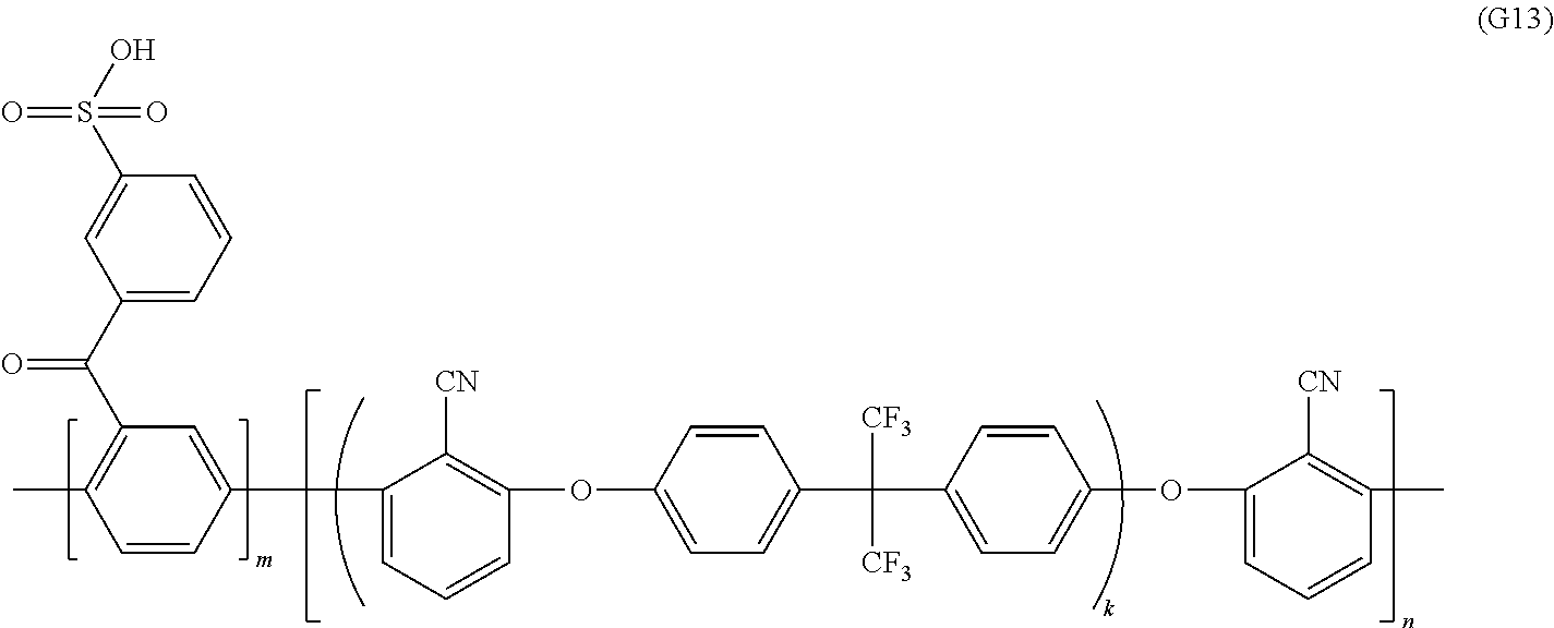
C1(C(C2=CC=CC(S(O)(=O)=O)=C2)=O)=C(C)C=CC(C2=CC=CC(OC3=CC=C(C([CF3])([CF3])C4=CC=C(OC5=CC=CC(C)=C5[CN])C=C4)C=C3)=C2[CN])=C1
